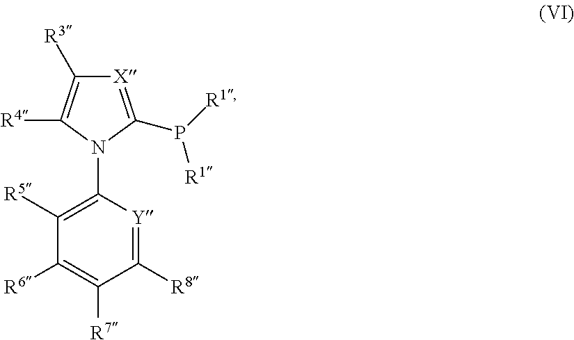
[X]1=C(P([R1])[R1])N(C2=C([R5])C([R6])=C([R7])C([R8])=[Y]2)C([R4])=C1[R3]
